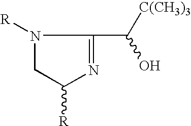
N1([R])CC([R])N=C1C([C(CH3)3])O
